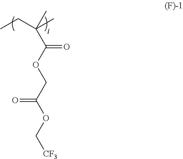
CCC(C)(C)C(=O)OCC(=O)OC[CF3]
